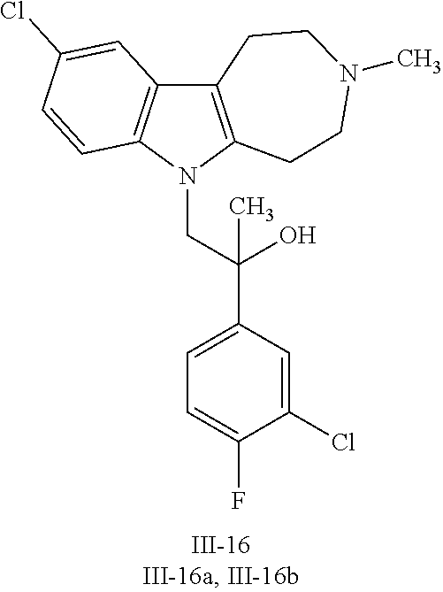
N1(CC(C2=CC=C(F)C(Cl)=C2)(O)C)C2=C(C3=C1C=CC(Cl)=C3)CCN(C)CC2
